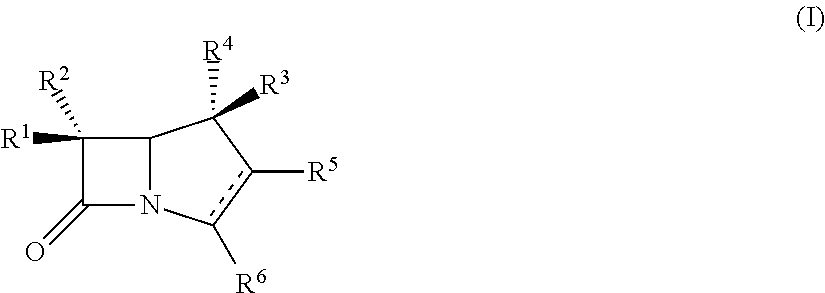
C12N(c([R6])c([R5])C1([R4])[R3])C(=O)C2([R1])[R2]
